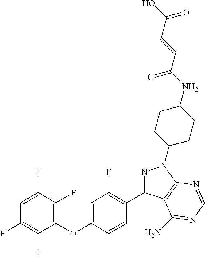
C1(OC2=CC(F)=C(C3=NN(C4CCC(NC(C=CC(O)=O)=O)CC4)C4=C3C(N)=NC=N4)C=C2)=C(F)C(F)=CC(F)=C1F
